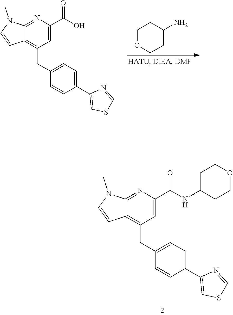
C1OCCC(N)C1.C12=NC(C(O)=O)=CC(CC3=CC=C(C4=CSC=N4)C=C3)=C1C=CN2C.C12=NC(C(NC3CCOCC3)=O)=CC(CC3=CC=C(C4=CSC=N4)C=C3)=C1C=CN2C
